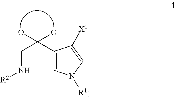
C1(C(CN[R2])(O)O)=CN([R1])C=C1[X1]
